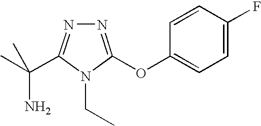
N1=C(OC2=CC=C(F)C=C2)N(CC)C(C(C)(N)C)=N1
